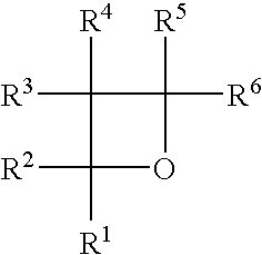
C1([R4])([R3])C([R2])([R1])OC1([R5])[R6]
